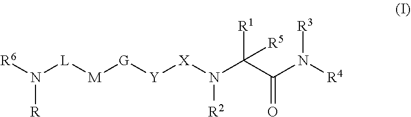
N([X][Y][G][M][L]N([R6])[R])([R2])C(C(N([R3])[R4])=O)([R1])[R5]
